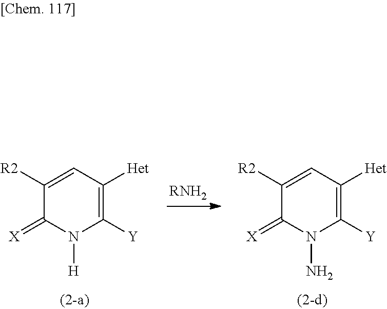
C1([R2])=CC([Het])=C([Y])N([H])C1=[X].C1([R2])=CC([Het])=C([Y])N(N)C1=[X].[RNH2]
